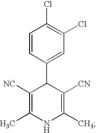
C1=CC(C2C([NC])=C(C)NC(C)=C2[CN])=CC(Cl)=C1Cl
